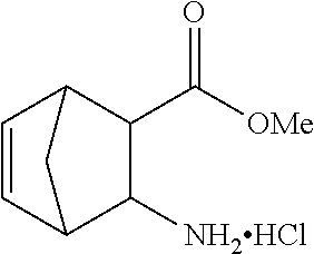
[OMe]C(C1C2C=CC(C1[NH2HCl])C2)=O
